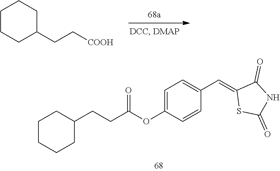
C1(CC[COOH])CCCCC1.C1=CC(OC(CCC2CCCCC2)=O)=CC=C1C=C1SC(=O)NC1=O
